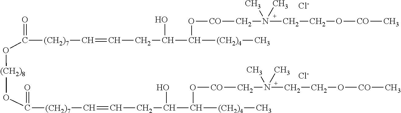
O=C([(CH2)7]C=CCC(O)C([(CH2)4]C)O[CO]CN(CCO[CO]C)(C)C)O[(CH2)8]OC(=O)[(CH2)7]C=CCC(O)C([(CH2)4]C)O[CO]CN(CCO[CO]C)(C)C.[Cl-].[Cl-]
